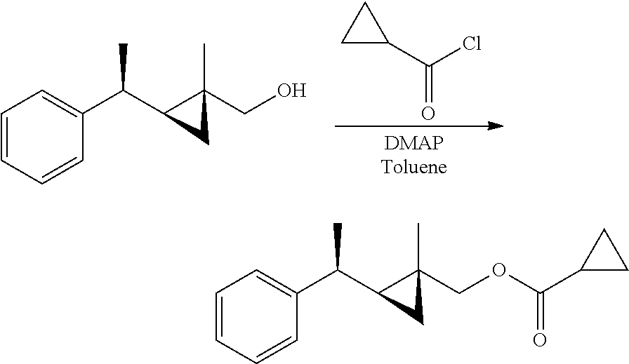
C1=CC=CC(C(C2C(CO)(C)C2)C)=C1.C1(C(Cl)=O)CC1.C1=CC=CC(C(C2C(COC(C3CC3)=O)(C)C2)C)=C1
